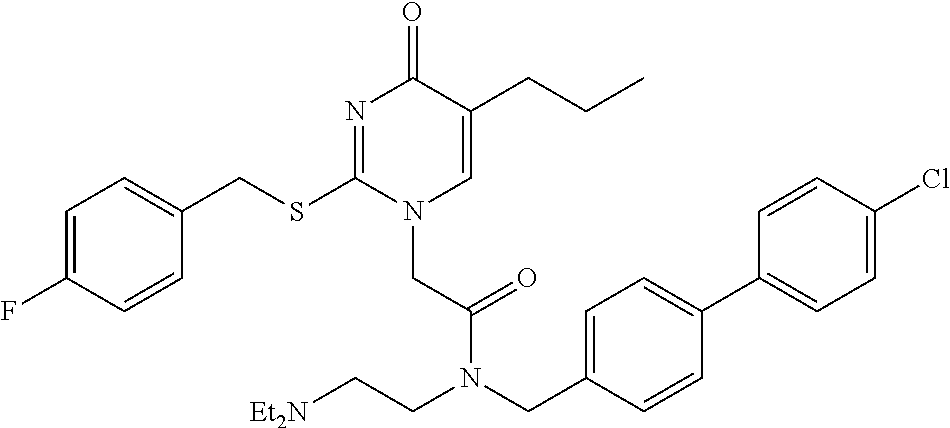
C1=C(F)C=CC(CSC2=NC(=O)C(CCC)=CN2CC(=O)N(CC2=CC=C(C3=CC=C(Cl)C=C3)C=C2)CC[Et2N])=C1
